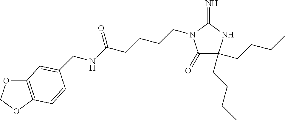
C1(=O)C(CCCC)(CCCC)NC(=N)N1CCCCC(NCC1=CC2=C(OCO2)C=C1)=O
